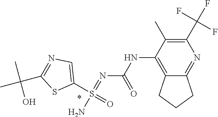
N(C1=C2C(=NC(C(F)(F)F)=C1C)CCC2)C(N=S(N)(C1=CN=C(C(C)(C)O)S1)=O)=O
